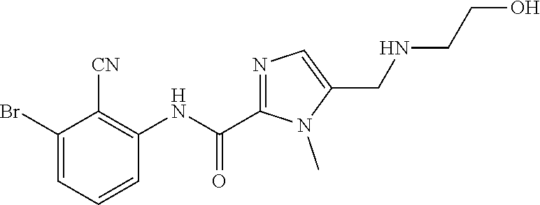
C1(Br)=CC=CC(NC(C2=NC=C(CNCCO)N2C)=O)=C1[CN]
